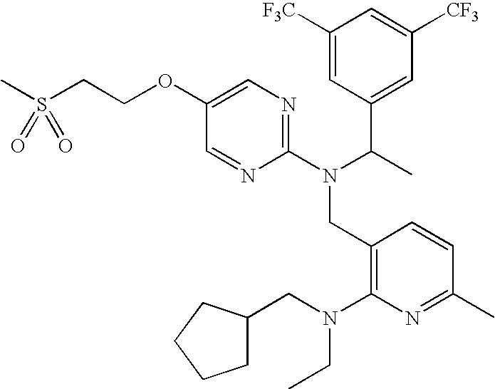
CS(CCOC1=CN=C(N(C(C)C2=CC([CF3])=CC([F3C])=C2)CC2=C(N(CC3CCCC3)CC)N=C(C)C=C2)N=C1)(=O)=O
